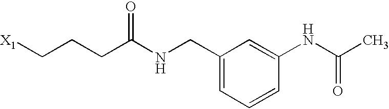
[X1]CCCC(NCC1=CC=CC(NC(C)=O)=C1)=O
